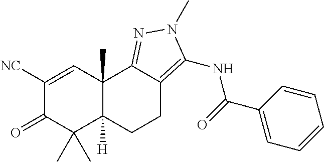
C1([NC])=CC2(C)C([H])(C(C)(C)C1=O)CCC1=C(NC(C3=CC=CC=C3)=O)N(C)N=C21
